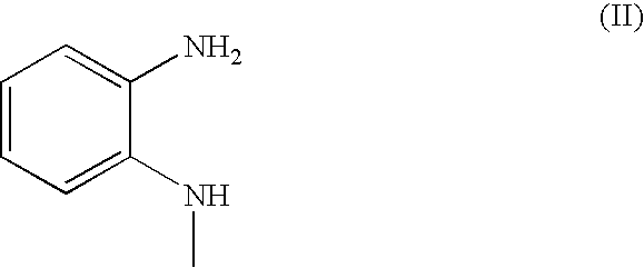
C1=CC=C(NC)C(N)=C1
